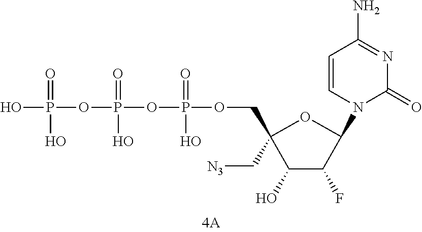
OP(OP(OP(OCC1(C[N3])C(O)C(F)C(N2C=CC(N)=NC2=O)O1)(=O)O)(=O)O)(=O)O
